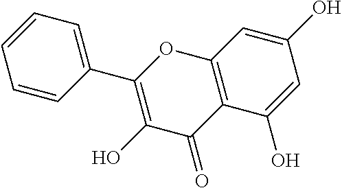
C1=CC(C2=C(O)C(=O)C3=C(O2)C=C(O)C=C3O)=CC=C1
